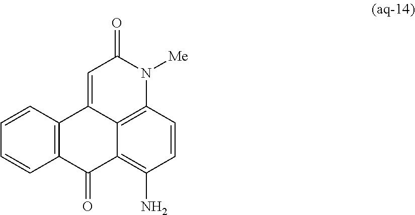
C1=CC=CC2=C1C1=CC(=O)N([Me])C3=C1C(=C(N)C=C3)C2=O
